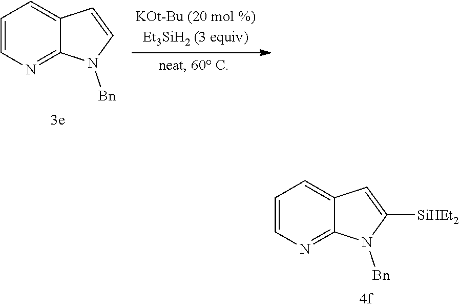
C12=NC=CC=C1C=CN2[Bn].C12=NC=CC=C1C=C([SiHEt2])N2[Bn]
